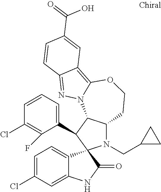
C1=CC=C(C2C3C(N(CC4CC4)C24C2=CC=C(Cl)C=C2NC4=O)CCOC2=C4C(=NN32)C=CC(C(=O)O)=C4)C(F)=C1Cl
